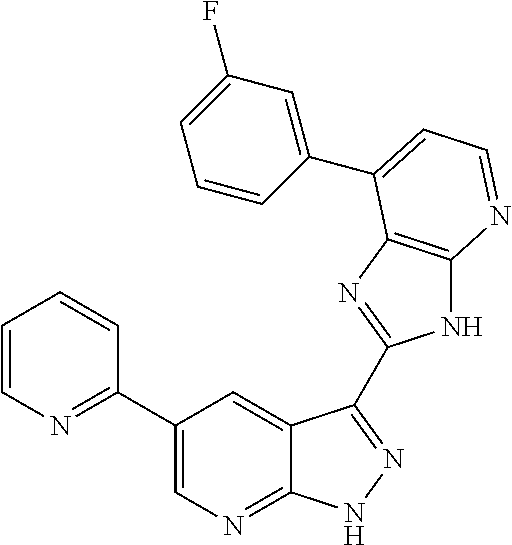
C1(C2=CN=C3C(=C2)C(C2=NC4=C(N2)N=CC=C4C2=CC(F)=CC=C2)=NN3)=NC=CC=C1
